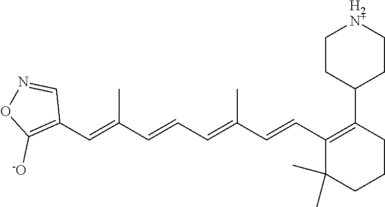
C1(C=C(C=CC=C(C=CC2=C(C3CC[H2N+]CC3)CCCC2(C)C)C)C)=C([-O])ON=C1
